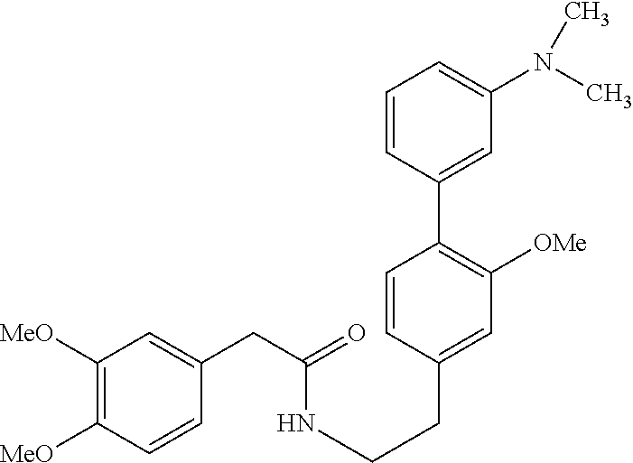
C1([MeO])=C([MeO])C=CC(CC(NCCC2=CC([OMe])=C(C3=CC(N(C)C)=CC=C3)C=C2)=O)=C1
